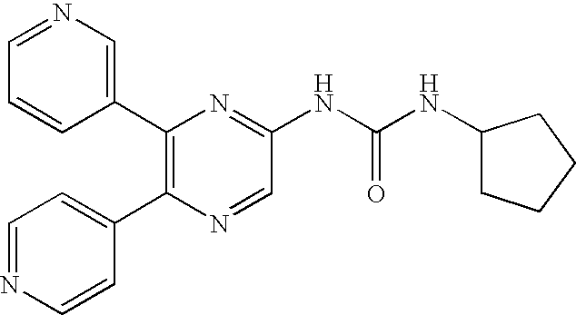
C1=NC=CC(C2=C(C3=CN=CC=C3)N=C(NC(NC3CCCC3)=O)C=N2)=C1
